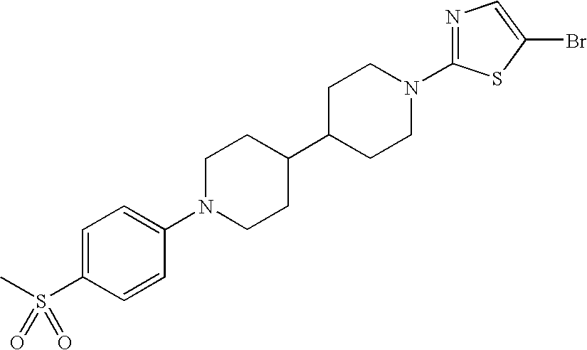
C1=C(S(C)(=O)=O)C=CC(N2CCC(C3CCN(C4=NC=C(Br)S4)CC3)CC2)=C1
